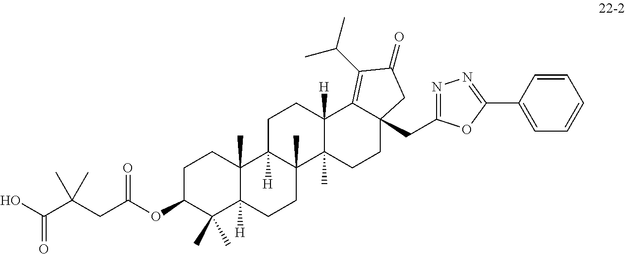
O=C(O)C(CC(OC1C(C)(C)C2([H])C(C)(CC1)C1([H])C(C)(CC2)C2(C)C([H])(CC1)C1=C(C(C)C)C(=O)CC1(CC1=NN=C(C3=CC=CC=C3)O1)CC2)=O)(C)C
